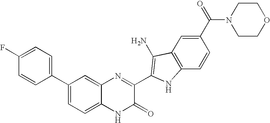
C1=C2C(=CC(C3=CC=C(F)C=C3)=C1)N=C(C1=C(N)C3=C(C=CC(C(N4CCOCC4)=O)=C3)N1)C(=O)N2
